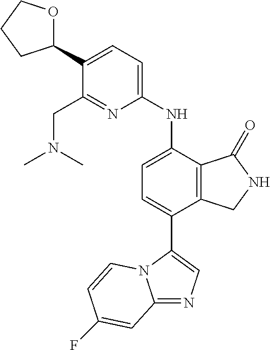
C1(C2OCCC2)=CC=C(NC2=CC=C(C3=CN=C4N3C=CC(F)=C4)C3=C2C(=O)NC3)N=C1CN(C)C
